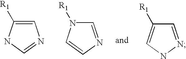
C1=C([R1])NC=N1.C1=NC=CN1[R1].C1=NNC=C1[R1]
